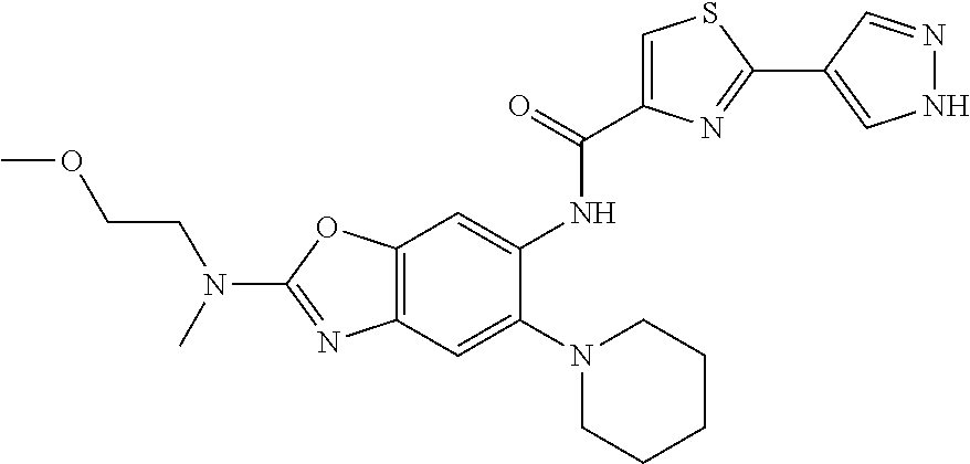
C12=C(C=C(N3CCCCC3)C(NC(C3=CSC(C4=CNN=C4)=N3)=O)=C1)N=C(N(CCOC)C)O2
